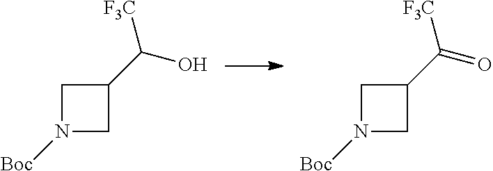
N1([Boc])CC(C(O)[F3C])C1.N1([Boc])CC(C(=O)[F3C])C1
